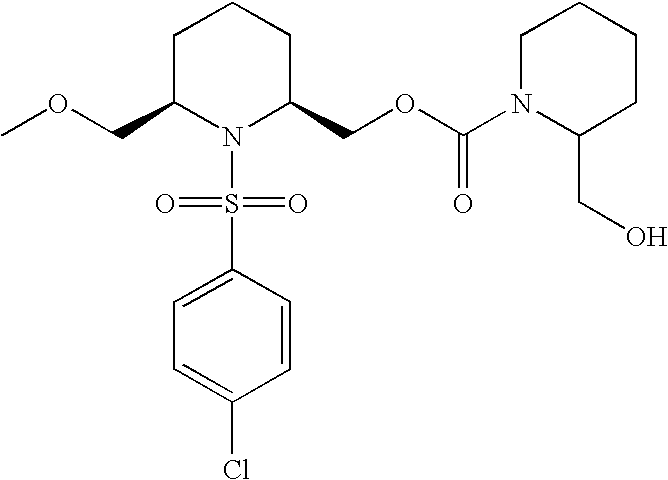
C1C(COC)N(S(C2=CC=C(Cl)C=C2)(=O)=O)C(COC(=O)N2C(CO)CCCC2)CC1
